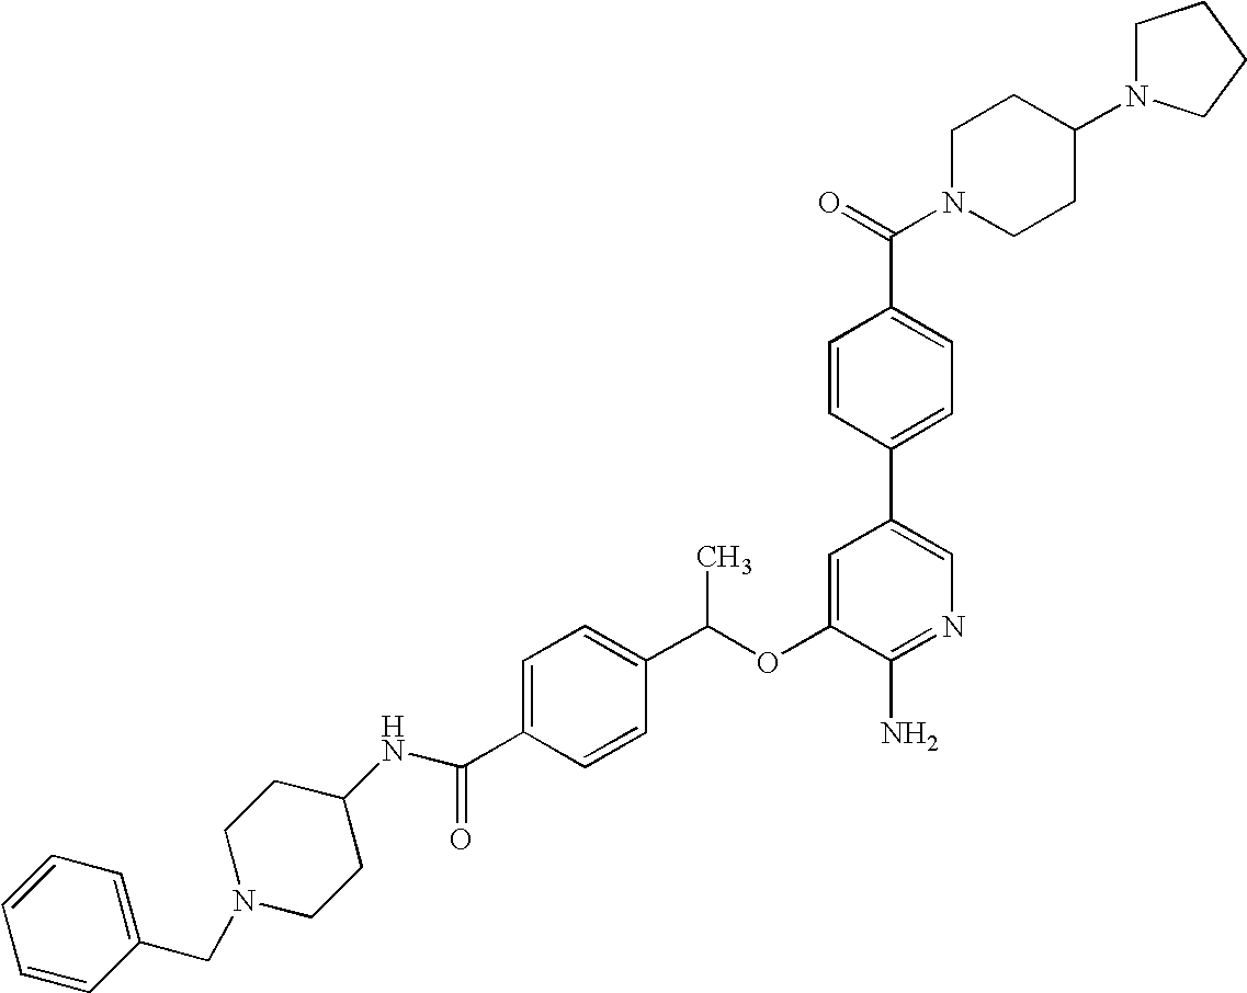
C1(OC(C2=CC=C(C(NC3CCN(CC4=CC=CC=C4)CC3)=O)C=C2)C)=CC(C2=CC=C(C(=O)N3CCC(N4CCCC4)CC3)C=C2)=CN=C1N
